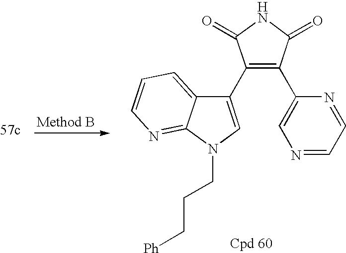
C1(C2=CN(CCC[Ph])C3=NC=CC=C23)=C(C2=CN=CC=N2)C(=O)NC1=O
